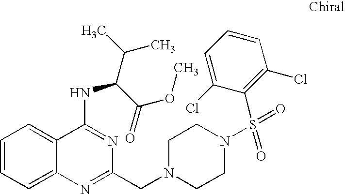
C1=CC=C2C(=C1)C(NC(C(C)C)C(=O)OC)=NC(CN1CCN(S(C3=C(Cl)C=CC=C3Cl)(=O)=O)CC1)=N2
